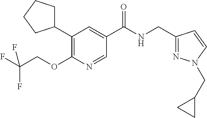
C1(C2=C(OCC(F)(F)F)N=CC(C(=O)NCC3=NN(CC4CC4)C=C3)=C2)CCCC1
